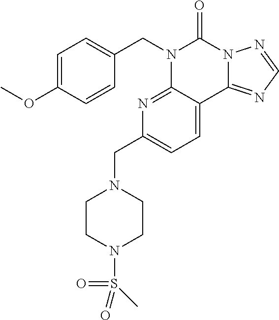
C1=C(OC)C=CC(CN2C3=NC(CN4CCN(S(C)(=O)=O)CC4)=CC=C3C3=NC=NN3C2=O)=C1
